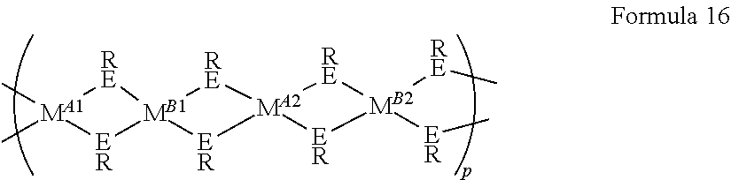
C[MA1]1(C)[RE][MB1]2([ER]1)[ER][MA2]1([ER][MB2]([RE]C)([ER]C)[RE]1)[RE]2
